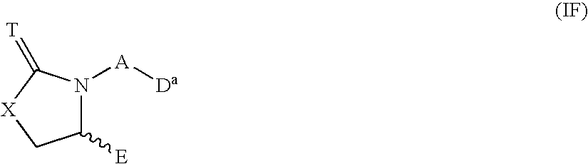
C1([E])N([A][Da])C(=[T])[X]C1
